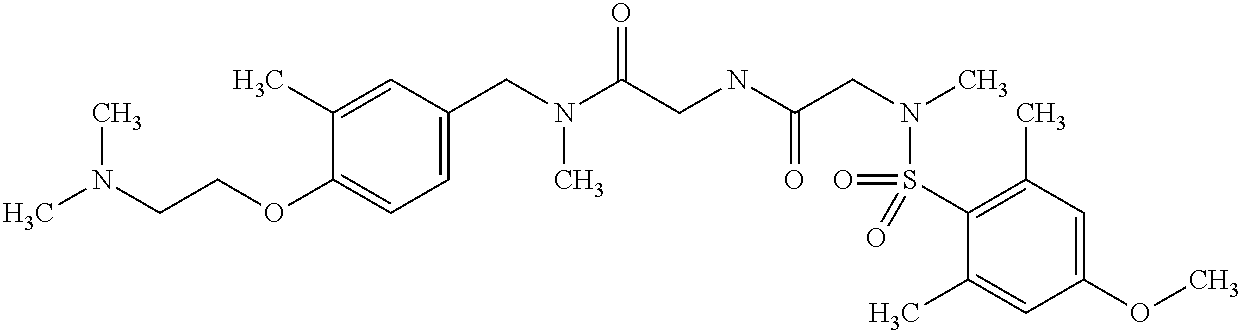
C1(CN(C(CNC(CN(C)S(C2=C(C)C=C(OC)C=C2C)(=O)=O)=O)=O)C)=CC=C(OCCN(C)C)C(C)=C1
